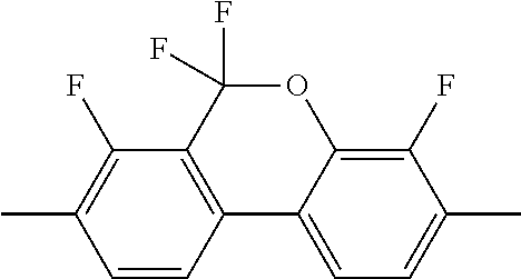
CC1=C(F)C2=C(C=C1)C1=CC=C(C)C(F)=C1OC2(F)F
